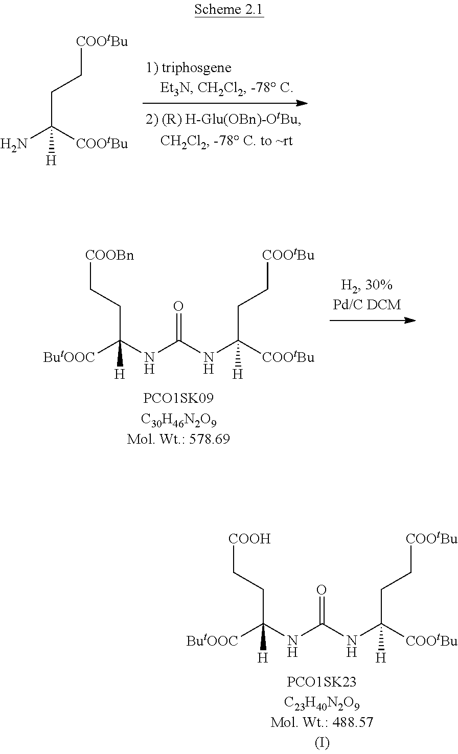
C(C([COOtBu])(N)[H])C[COOtBu].C(C([COOtBu])(NC(NC([ButOOC])(CC[COOBn])[H])=O)[H])C[COOtBu].C(C([COOtBu])(NC(NC([ButOOC])(CC[COOH])[H])=O)[H])C[COOtBu]
